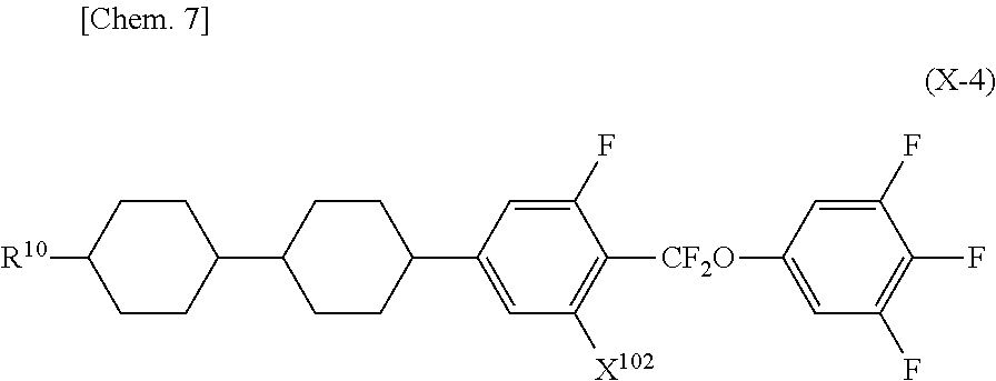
[R10]C1CCC(C2CCC(C3=CC([X102])=C([CF2O]C4=CC(F)=C(F)C(F)=C4)C(F)=C3)CC2)CC1
